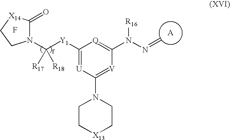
[A].F.C([Y1]C1=[U]C(N2CC[X13]CC2)=[V]C(N(N=C)[R16])=[Q]1)([R17])([R18])N1C(=O)[X14]CC1
